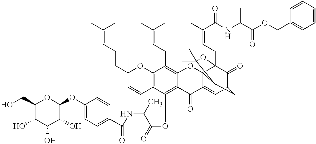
C1(O)C(CO)OC(OC2=CC=C(C(=O)NC(C(=O)OC3=C4C(=C(CC=C(C)C)C5=C3C=CC(C)(CCC=C(C)C)O5)OC35C(=CC6C(=O)C3(CC=C(C)C(=O)NC(C(OCC3=CC=CC=C3)=O)C)OC(C)(C)C5C6)C4=O)C)C=C2)C(O)C1O
